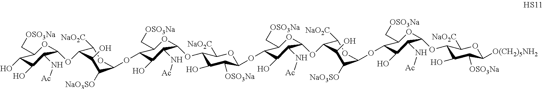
C1([NaO2C])C(OC2OC(C[OSO3Na])C(O)C(O)C2N[Ac])C(O)C([NaO3SO])C(OC2C(C[OSO3Na])OC(OC3C(O)C([OSO3Na])C(OC4C(C[OSO3Na])OC(OC5C([NaO2C])OC(OC6C(C[OSO3Na])OC(OC7C(O)C([OSO3Na])C([O(CH2)5NH2])OC7[NaO2C])C(N[Ac])C6O)C([NaO3SO])C5O)C(N[Ac])C4O)OC3[NaO2C])C(N[Ac])C2O)O1
